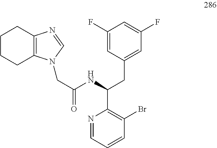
C1(F)=CC(CC(C2=C(Br)C=CC=N2)NC(CN2C3=C(N=C2)CCCC3)=O)=CC(F)=C1
